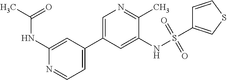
C(NC1=CC(C2=CN=C(C)C(NS(=O)(=O)C3=CSC=C3)=C2)=CC=N1)(C)=O
